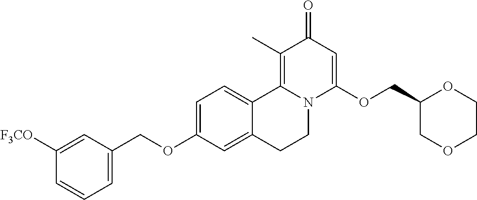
C1=C(OCC2=CC=CC([F3CO])=C2)C=C2C(=C1)C1=C(C)C(=O)C=C(OCC3COCCO3)N1CC2
